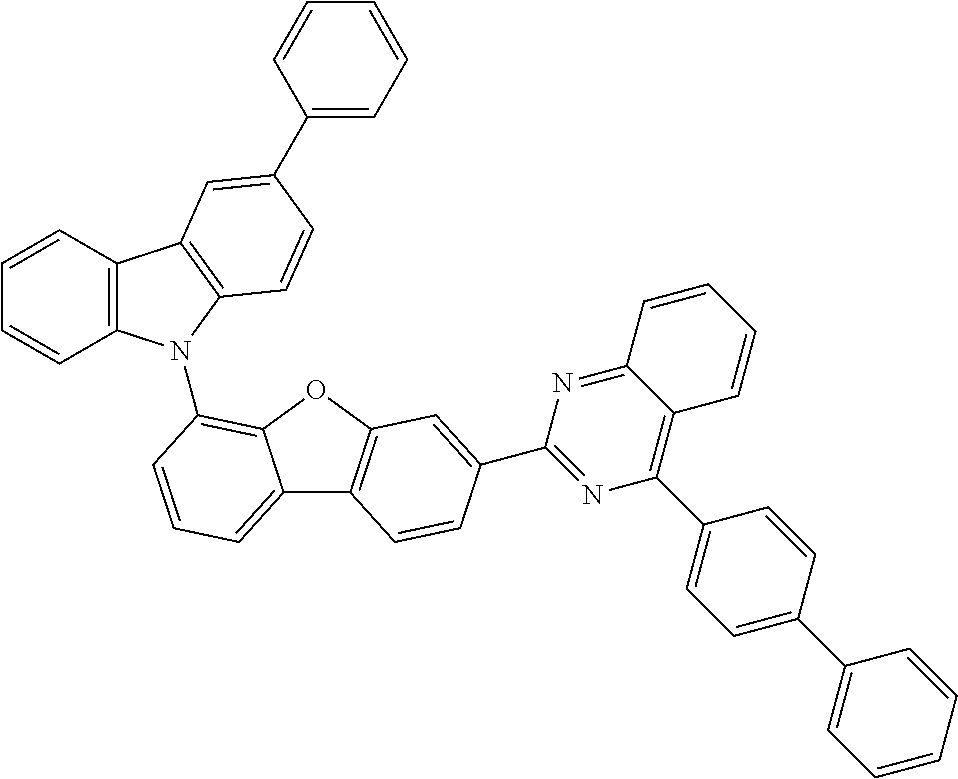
C1=CC2=C(C=C1)N(C1=C3C(=CC=C1)C1=C(O3)C=C(C3=NC(C4=CC=C(C5=CC=CC=C5)C=C4)=C4C(=N3)C=CC=C4)C=C1)C1=C2C=C(C2=CC=CC=C2)C=C1
